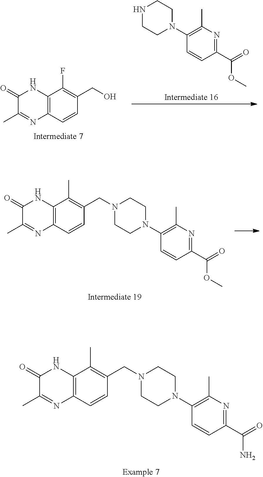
N1CCN(C2=C(C)N=C(C(=O)OC)C=C2)CC1.C12=C(C=CC(CO)=C1F)N=C(C)C(=O)N2.C12=C(C=CC(CN3CCN(C4=C(C)N=C(C(=O)OC)C=C4)CC3)=C1C)N=C(C)C(=O)N2.C12=C(C=CC(CN3CCN(C4=C(C)N=C(C(=O)N)C=C4)CC3)=C1C)N=C(C)C(=O)N2
